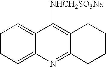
C1=CC=C2C(=C1)C([NHCH2SO3Na])=C1C(=N2)CCCC1
